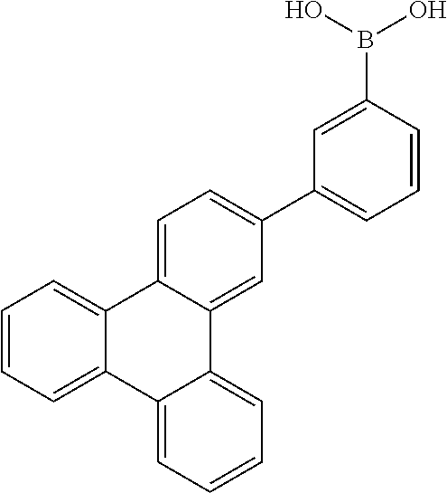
C12=CC=CC=C1C1=CC=CC=C1C1=CC(C3=CC=CC(B(O)O)=C3)=CC=C21
